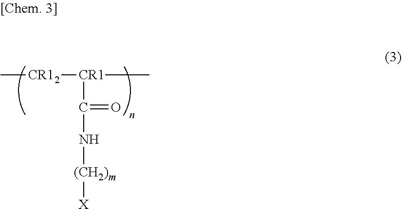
C[CR12][CR1](C)C(=O)N[(CH2)m][X]
